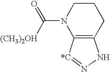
C12=C([*C]=NN1)N(C([(CH3)2OH])=O)CCC2
